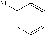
C1([M])=CC=CC=C1
